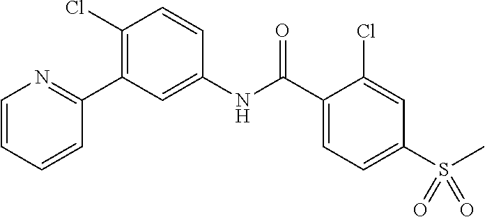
C1(Cl)=C(C2=NC=CC=C2)C=C(NC(C2=CC=C(S(C)(=O)=O)C=C2Cl)=O)C=C1
